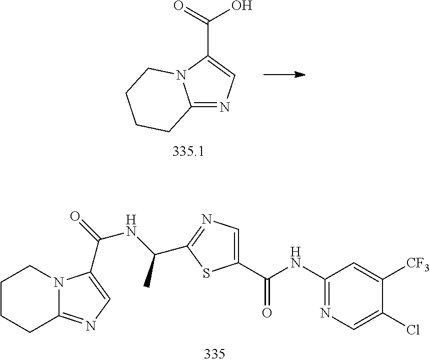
C12=NC=C(C(=O)O)N1CCCC2.C1CCC2=NC=C(C(=O)NC(C)C3=NC=C(C(NC4=NC=C(Cl)C([CF3])=C4)=O)S3)N2C1
